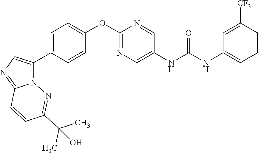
C1=C(C2=CN=C3N2N=C(C(C)(C)O)C=C3)C=CC(OC2=NC=C(NC(NC3=CC=CC([CF3])=C3)=O)C=N2)=C1
